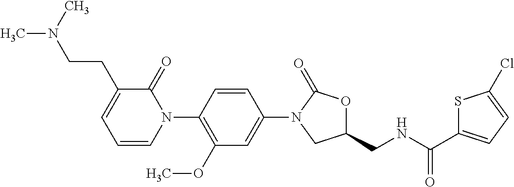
C1=C(N2CC(CNC(C3=CC=C(Cl)S3)=O)OC2=O)C=CC(N2C(=O)C(CCN(C)C)=CC=C2)=C1OC
